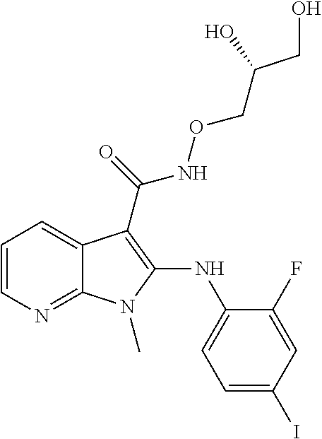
C1=CN=C2C(=C1)C(C(=O)NOCC(CO)O)=C(NC1=CC=C(I)C=C1F)N2C
